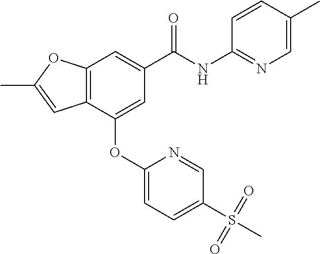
C12=C(C(OC3=CC=C(S(C)(=O)=O)C=N3)=CC(C(NC3=NC=C(C)C=C3)=O)=C1)C=C(C)O2
